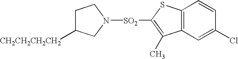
C1C([CH2CH2CH2CH2])CN([SO2]C2=C(C)C3=C(S2)C=CC(Cl)=C3)C1
